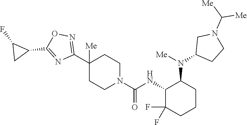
C1(C2([Me])CCN(C(=O)NC3C(F)(F)CCCC3N(C3CCN(C([Me])[Me])C3)[Me])CC2)=NOC(C2C(F)C2)=N1
